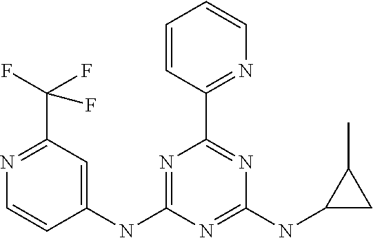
C1(NC2=CC(C(F)(F)F)=NC=C2)=NC(C2=NC=CC=C2)=NC(NC2CC2C)=N1
